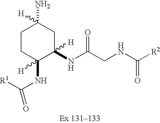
C1CC(NC([R1])=O)([H])C(NC(CNC([R2])=O)=O)([H])CC1([H])N
